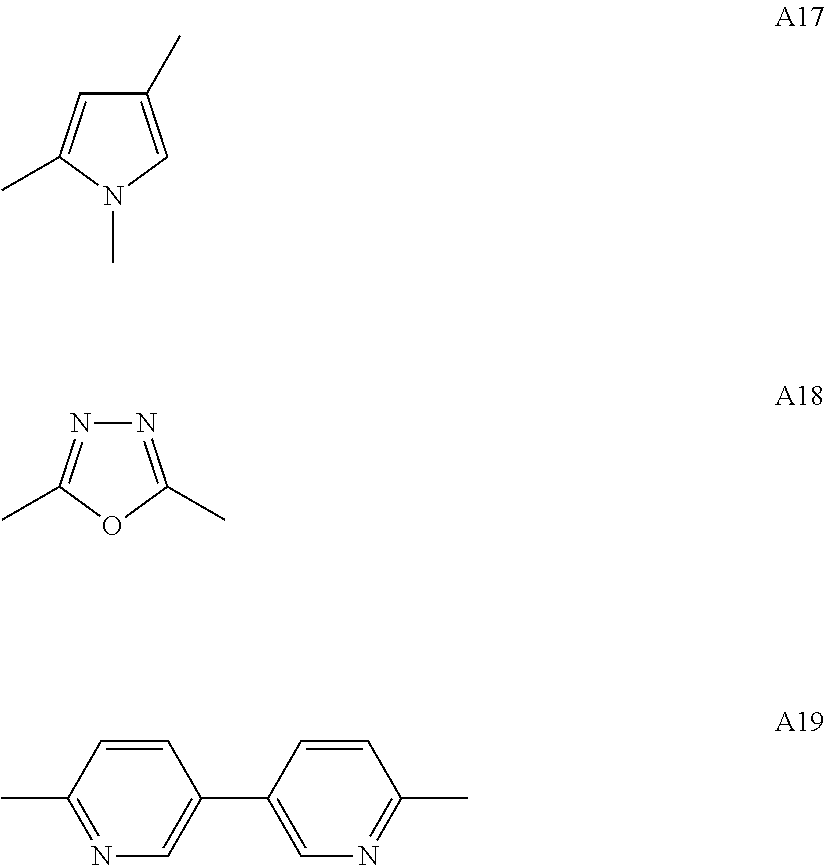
C1(C)=CN(C)C(C)=C1.N1=C(C)OC(C)=N1.C1(C)=NC=C(C2=CN=C(C)C=C2)C=C1
